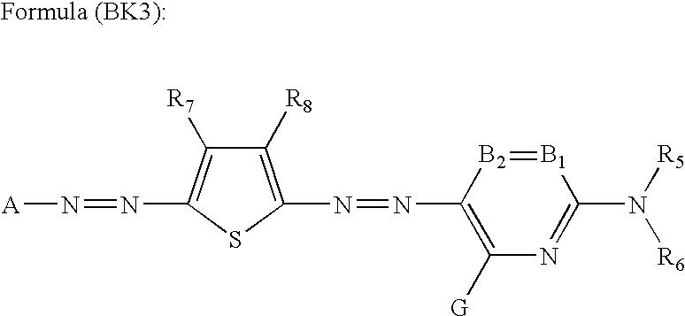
[A]N=NC1=C([R7])C([R8])=C(N=NC2=C([G])N=C(N([R6])[R5])[B1]=[B2]2)S1
